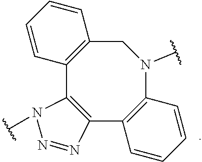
C1=CC2=C(C=C1)CN(C)C1=C(C3=C2N(C)N=N3)C=CC=C1
